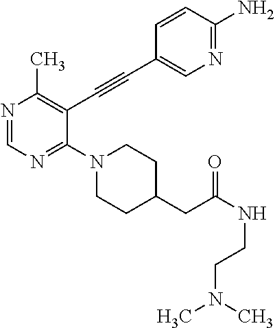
N1=CN=C(N2CCC(CC(NCCN(C)C)=O)CC2)C(C#CC2=CN=C(N)C=C2)=C1C
